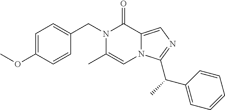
N1(CC2=CC=C(OC)C=C2)C(C)=CN2C(=CN=C2C(C2=CC=CC=C2)C)C1=O
